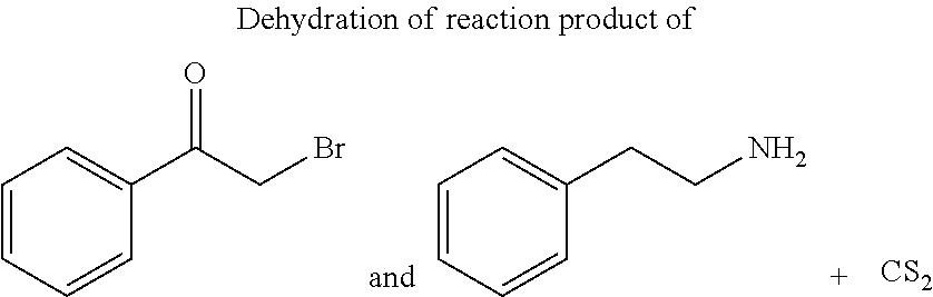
C1=CC=CC(CCN)=C1.[CS2].C1=CC=CC(C(CBr)=O)=C1
